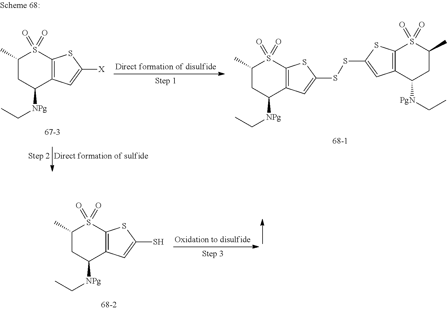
C1(C)CC([NPg]CC)C2=C(S1(=O)=O)SC([X])=C2.C1(C)CC([NPg]CC)C2=C(S1(=O)=O)SC(SSC1=CC3=C(S1)S(=O)(=O)C(C)CC3[PgN]CC)=C2.C1(C)CC([NPg]CC)C2=C(S1(=O)=O)SC(S)=C2
